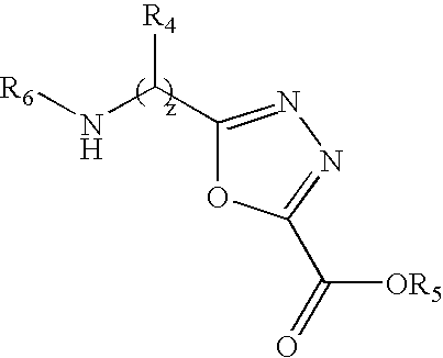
C1(C(N[R6])[R4])=NN=C(C(=O)[OR5])O1
